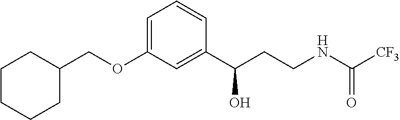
C1CCCC(COC2=CC=CC(C(CCNC(=O)[CF3])O)=C2)C1
